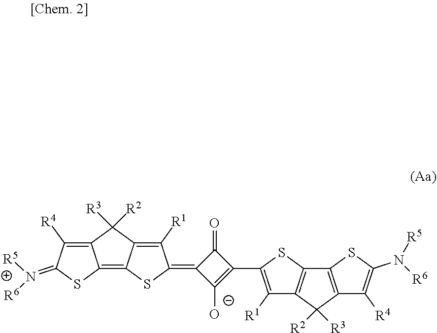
C12=C3C(=C([R1])C(=C4C([O-])=C(C5=C([R1])C6=C(S5)C5=C(C6([R2])[R3])C([R4])=C(N([R5])[R6])S5)C4=O)S3)C([R3])([R2])C1=C([R4])C(=N([R5])[R6])S2
